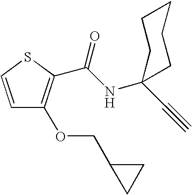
C1=CSC(C(NC2(C#C)CCCCC2)=O)=C1OCC1CC1
